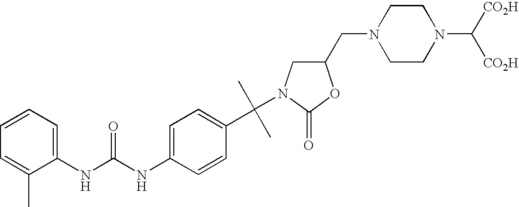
C1(NC(NC2=CC=CC=C2C)=O)=CC=C(C(N2CC(CN3CCN(C([CO2H])[CO2H])CC3)OC2=O)(C)C)C=C1
